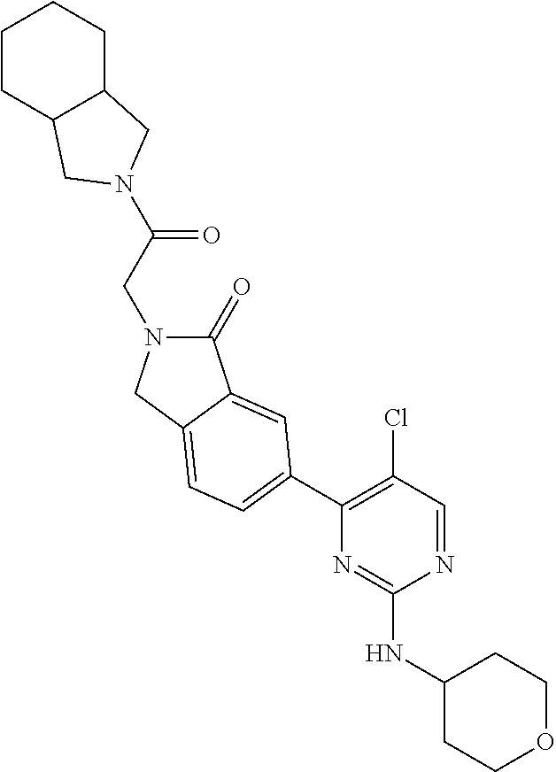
N1(C(CN2C(=O)C3=CC(C4=C(Cl)C=NC(NC5CCOCC5)=N4)=CC=C3C2)=O)CC2C(C1)CCCC2
